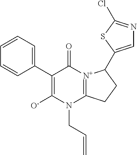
C1(C2=CC=CC=C2)=C([O-])N(CC=C)C2=[N+](C1=O)C(C1=CN=C(Cl)S1)CC2
